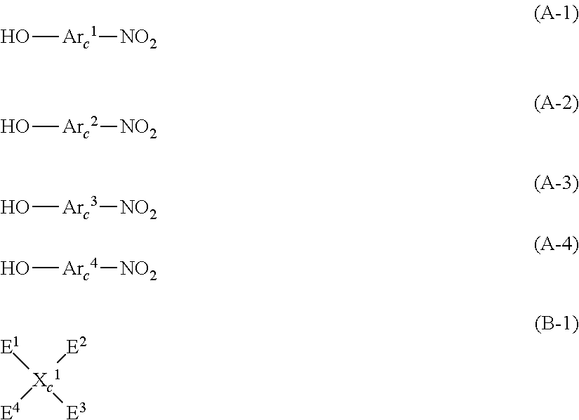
O[Arc1][NO2].O[Arc2][NO2].O[Arc3][NO2].O[Arc4][NO2].[E1][Xc1]([E2])([E3])[E4]
